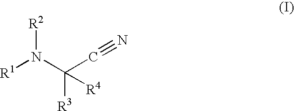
[R1]N(C(C#N)([R3])[R4])[R2]
